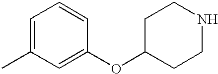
C1=C(C)C=C(OC2CCNCC2)C=C1
